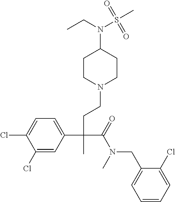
C1(Cl)=CC(C(CCN2CCC(N(S(C)(=O)=O)CC)CC2)(C(=O)N(CC2=CC=CC=C2Cl)C)C)=CC=C1Cl
